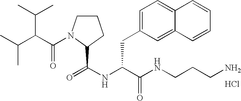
Cl.N(C(C(NCCCN)=O)CC1=CC=C2C(=C1)C=CC=C2)C(=O)C1N(C(C(C(C)C)C(C)C)=O)CCC1
